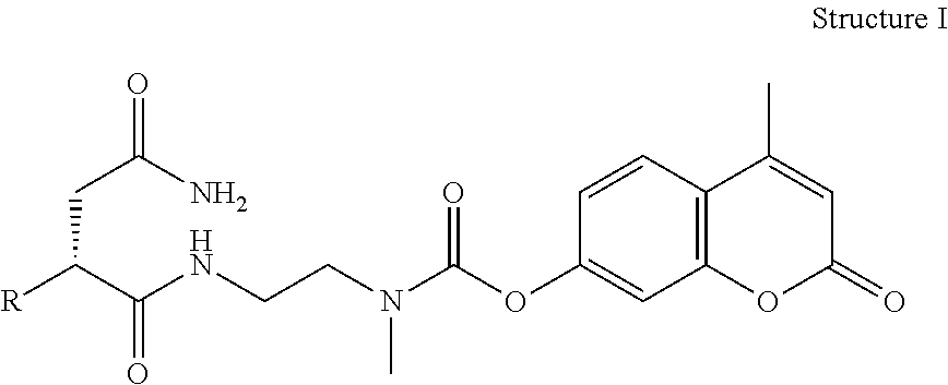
[R]C(C(NCCN(C(OC1=CC2=C(C=C1)C(C)=CC(=O)O2)=O)C)=O)CC(=O)N
